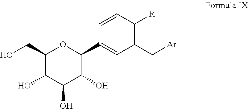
C1(CO)C(O)C(O)C(O)C(C2=CC(C[Ar])=C([R])C=C2)O1
